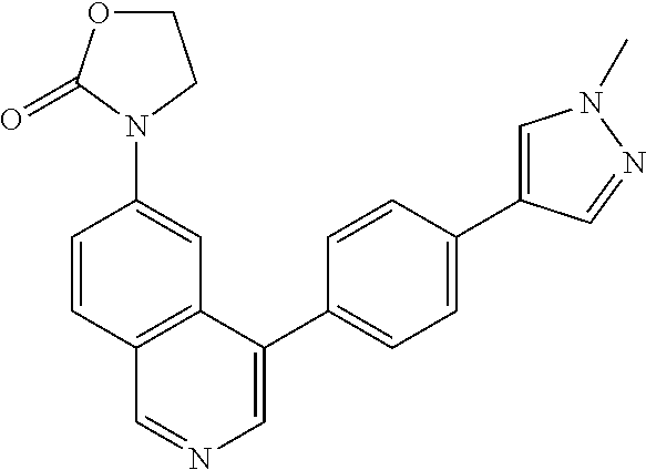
C1=CC(N2CCOC2=O)=CC2=C1C=NC=C2C1=CC=C(C2=CN(C)N=C2)C=C1
